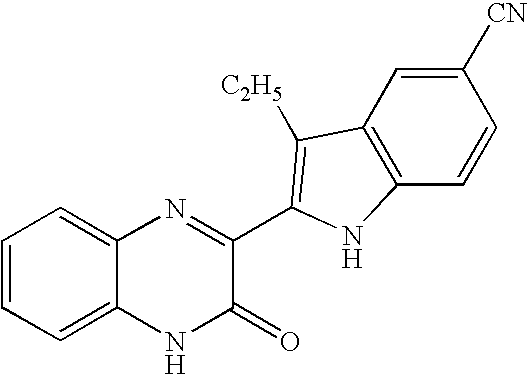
C1=C2C(=CC=C1)N=C(C1=C([C2H5])C3=C(C=CC([CN])=C3)N1)C(=O)N2
